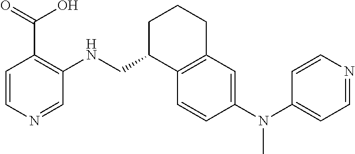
C1=CC(N(C2=CC=NC=C2)C)=CC2=C1C(CNC1=C(C(O)=O)C=CN=C1)CCC2
